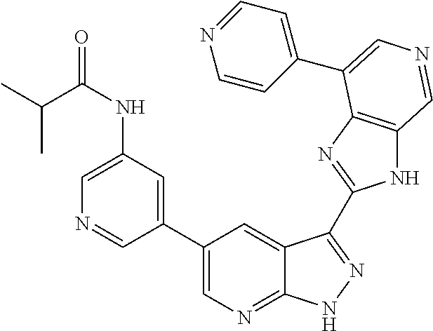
C1(C2=CN=C3C(=C2)C(C2=NC4=C(N2)C=NC=C4C2=CC=NC=C2)=NN3)=CC(NC(=O)C(C)C)=CN=C1
